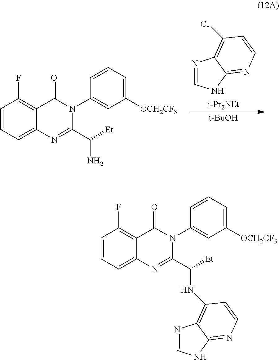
C1=CC=C2C(=C1F)C(=O)N(C1=CC([OCH2CF3])=CC=C1)C(C([Et])N)=N2.N1=CNC2=NC=CC(Cl)=C12.[i-Pr2NEt].[t-BuOH].C1=CC=C2C(=C1F)C(=O)N(C1=CC([OCH2CF3])=CC=C1)C(C([Et])NC1=C3N=CNC3=NC=C1)=N2
